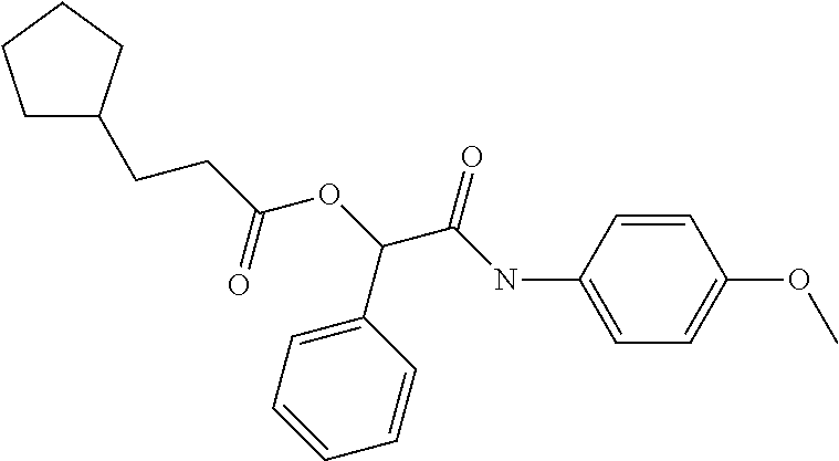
N(C(C(OC(CCC1CCCC1)=O)C1=CC=CC=C1)=O)C1=CC=C(OC)C=C1
